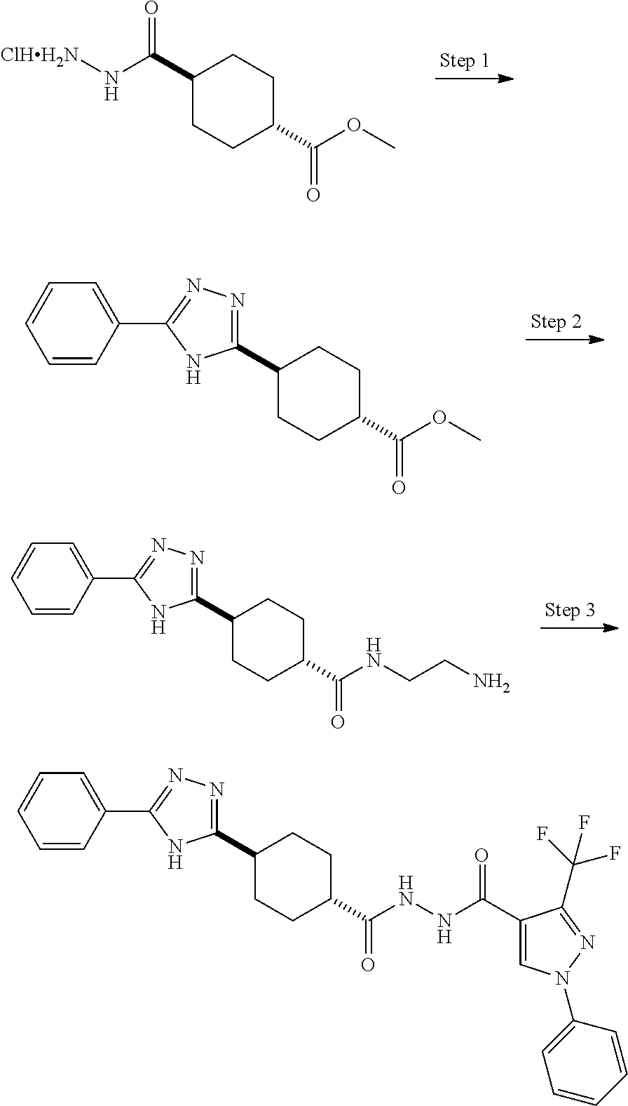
C1(C(N[ClHH2N])=O)CCC(C(OC)=O)CC1.C1(C2=NN=C(C3=CC=CC=C3)N2)CCC(C(OC)=O)CC1.C1(C2=NN=C(C3=CC=CC=C3)N2)CCC(C(NCCN)=O)CC1.C1(C2=NN=C(C3=CC=CC=C3)N2)CCC(C(NNC(C2=CN(C3=CC=CC=C3)N=C2C(F)(F)F)=O)=O)CC1
